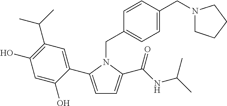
C1=C(C2=CC(C(C)C)=C(O)C=C2O)N(CC2=CC=C(CN3CCCC3)C=C2)C(C(NC(C)C)=O)=C1
